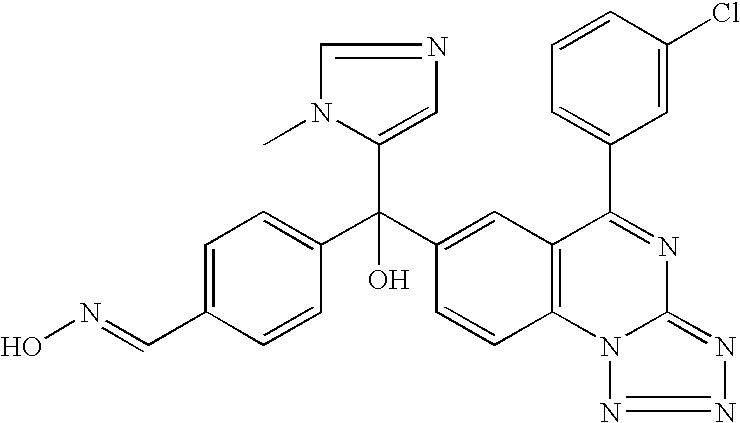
C1=CC(C(C2=CC3=C(C=C2)N2C(=NN=N2)N=C3C2=CC=CC(Cl)=C2)(C2=CN=CN2C)O)=CC=C1C=NO
